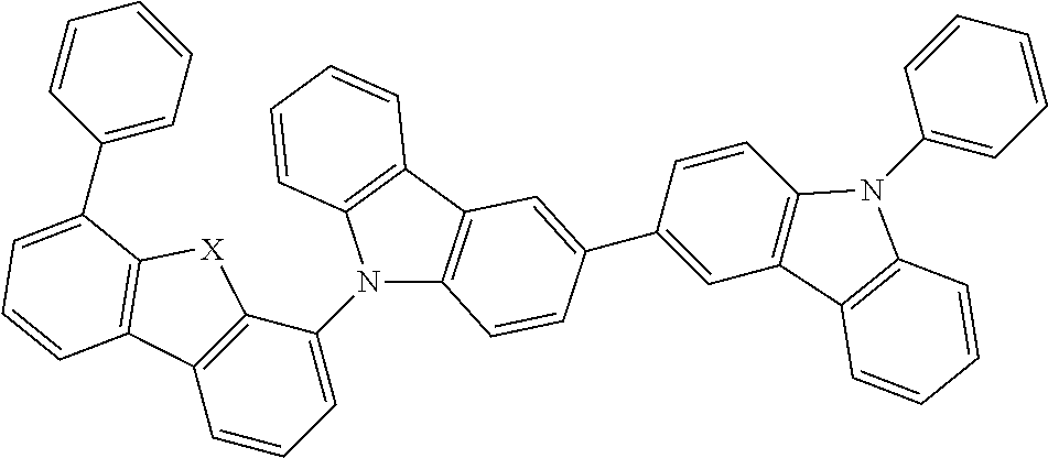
C1(N2C3=C(C4=C2C=CC=C4)C=C(C2=CC4=C(C=C2)N(C2=CC=CC=C2)C2=C4C=CC=C2)C=C3)=CC=CC2=C1[X]C1=C2C=CC=C1C1=CC=CC=C1
